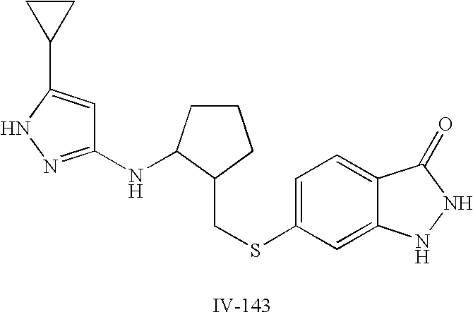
C1=C(SCC2CCCC2NC2=NNC(C3CC3)=C2)C=C2C(=C1)C(=O)NN2
